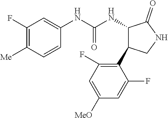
C1(F)=C([Me])C=CC(NC(NC2C(C3=C(F)C=C([MeO])C=C3F)CNC2=O)=O)=C1
